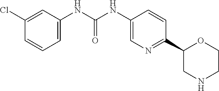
N(C(NC1=CN=C(C2OCCNC2)C=C1)=O)C1=CC=CC(Cl)=C1
